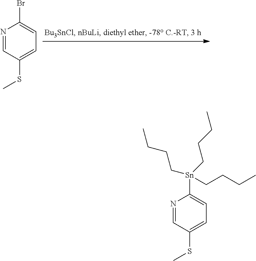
N1=CC(SC)=CC=C1Br.N1=CC(SC)=CC=C1[Sn](CCCC)(CCCC)CCCC
